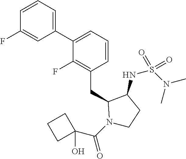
C1(C2=CC=CC(CC3N(C(C4(O)CCC4)=O)CCC3NS(N(C)C)(=O)=O)=C2F)=CC=CC(F)=C1
